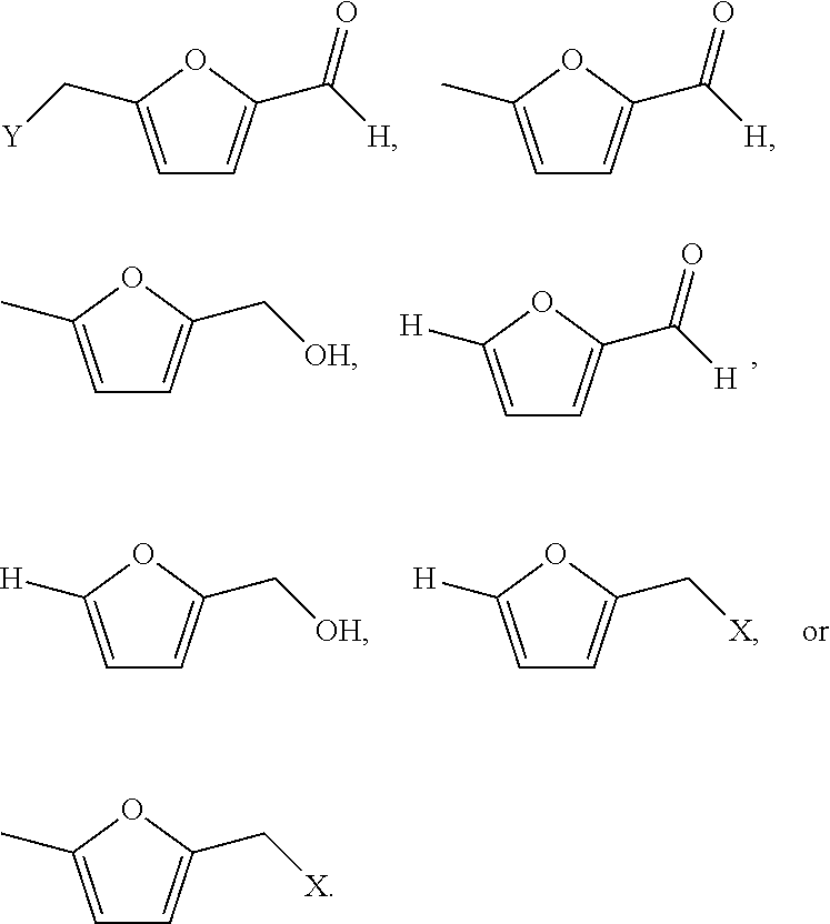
C1=C(C[Y])OC(C([H])=O)=C1.C1=C(C)OC(C([H])=O)=C1.C1=C(C)OC(C[OH])=C1.C1=C([H])OC(C([H])=O)=C1.C1=C([H])OC(C[OH])=C1.C1=C([H])OC(C[X])=C1.C1=C(C)OC(C[X])=C1
